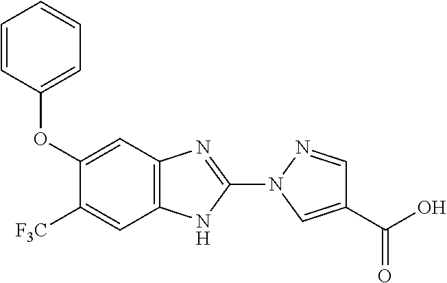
C1(OC2=CC=CC=C2)=CC2=C(NC(N3C=C(C(=O)O)C=N3)=N2)C=C1[F3C]
